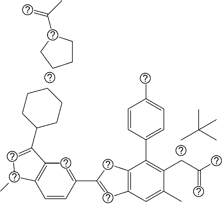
CC(C)(C)C.C1=CC(C2=CC3=C(C2)C(C2=CC=C(C)C=C2)=C(CC(C)=C)C(C)=C3)=CC2=C1C(C)C=C2C1CCCCC1.C1CC(C(C)=C)CC1
